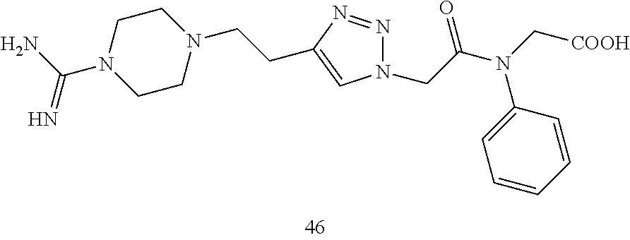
C(CC1=CN(CC(N(C[COOH])C2=CC=CC=C2)=O)N=N1)N1CCN(C(N)=N)CC1
